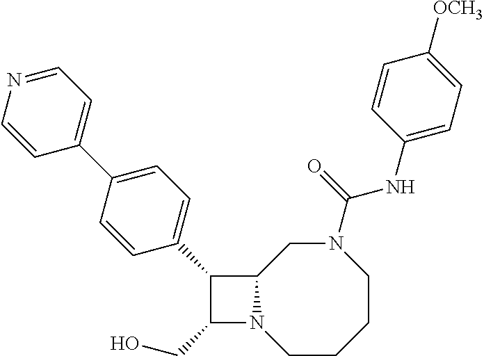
C1(CO)N2C(C1C1=CC=C(C3=CC=NC=C3)C=C1)CN(C(NC1=CC=C([OCH3])C=C1)=O)CCCC2
